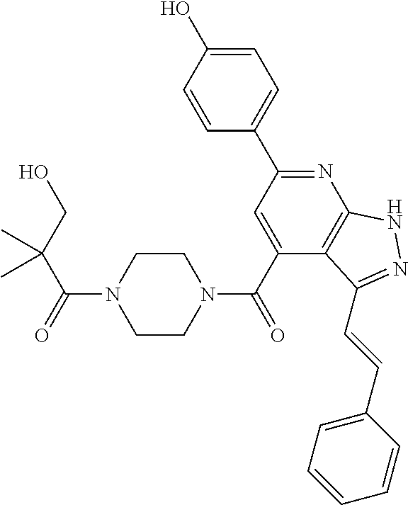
C1=C(O)C=CC(C2=NC3=C(C(C(=O)N4CCN(C(C(CO)(C)C)=O)CC4)=C2)C(C=CC2=CC=CC=C2)=NN3)=C1
